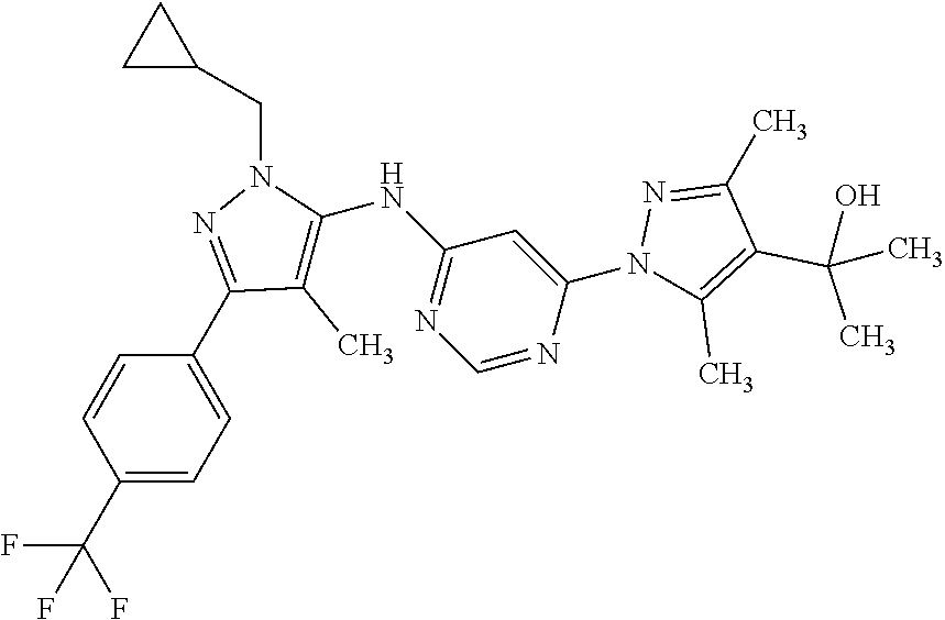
C1=CC(C(F)(F)F)=CC=C1C1=NN(CC2CC2)C(NC2=NC=NC(N3C(C)=C(C(C)(C)O)C(C)=N3)=C2)=C1C
